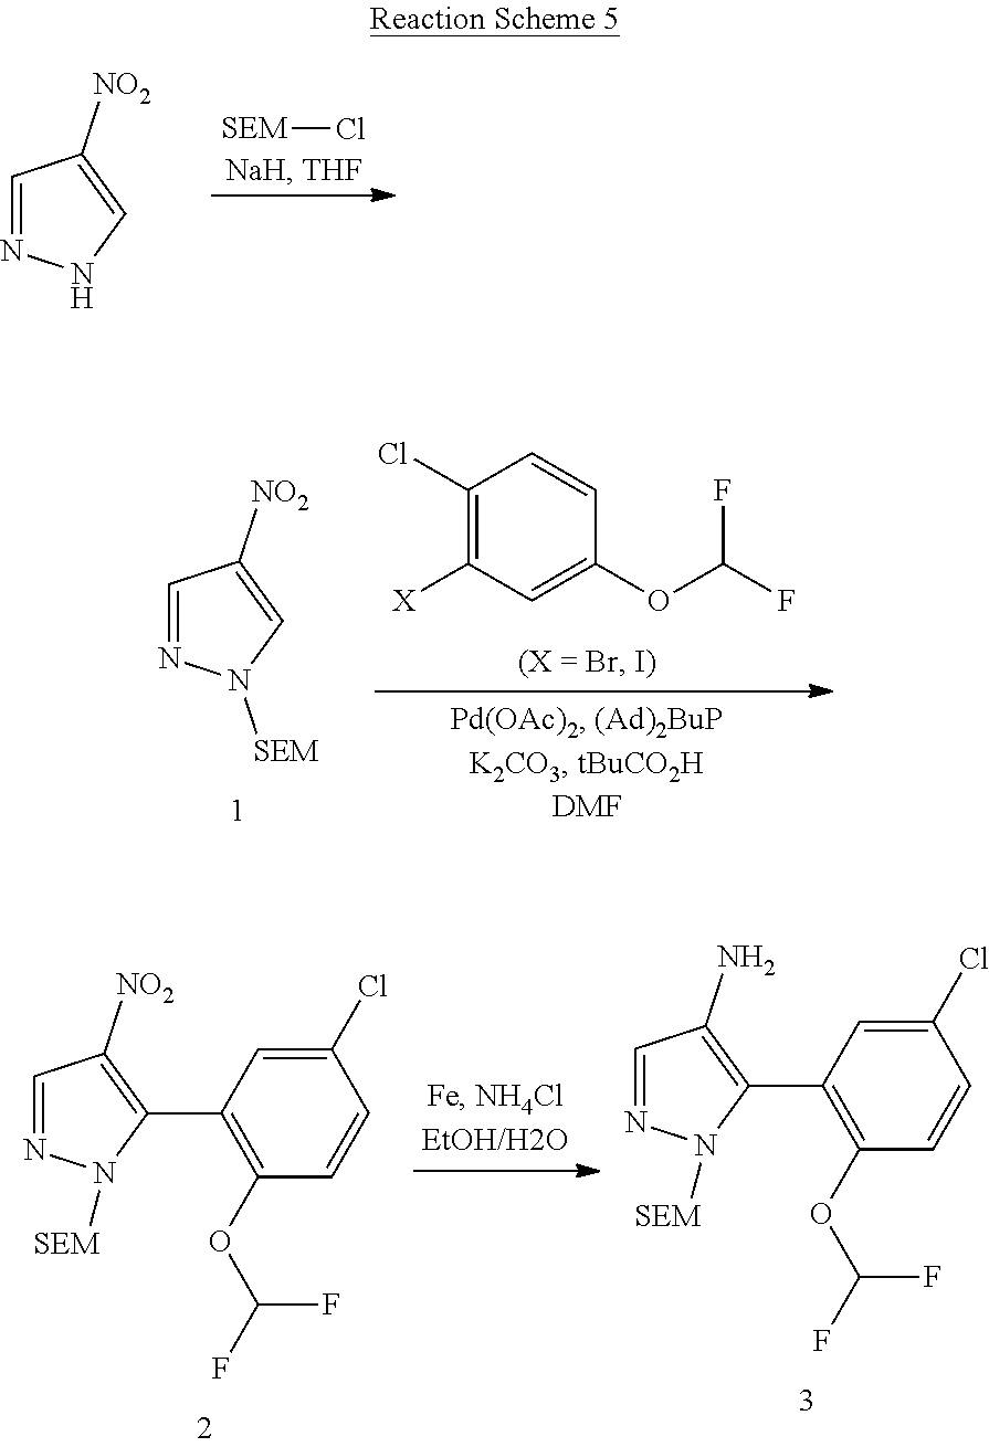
[SEM]Cl.C1=NNC=C1[NO2].C1=NN([SEM])C=C1[NO2].C1(Cl)=C([X])C=C(OC(F)F)C=C1.C1=NN([SEM])C(C2=C(OC(F)F)C=CC(Cl)=C2)=C1[NO2].C1=NN([SEM])C(C2=C(OC(F)F)C=CC(Cl)=C2)=C1N
